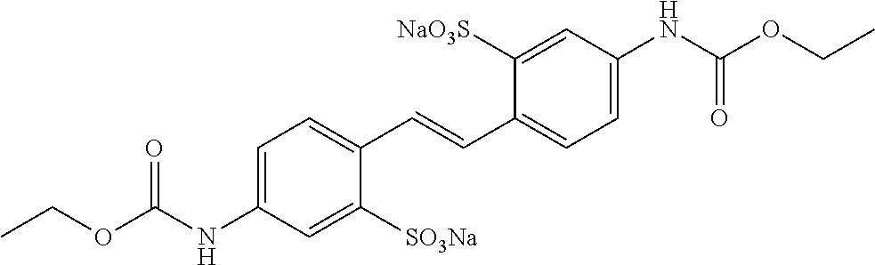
O=C(OCC)NC1=CC=C(C=CC2=CC=C(NC(=O)OCC)C=C2[NaO3S])C([SO3Na])=C1
